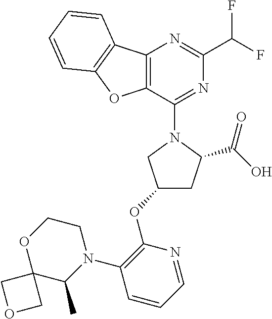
C1(OC2=C(N3CCOC4(C3C)COC4)C=CC=N2)CC(C(O)=O)N(C2=NC(C(F)F)=NC3=C2OC2=C3C=CC=C2)C1
